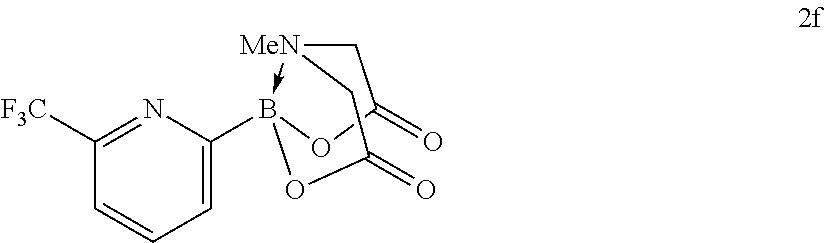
[MeN]12->B(C3=CC=CC([F3C])=N3)(OC(=O)C1)OC(=O)C2
